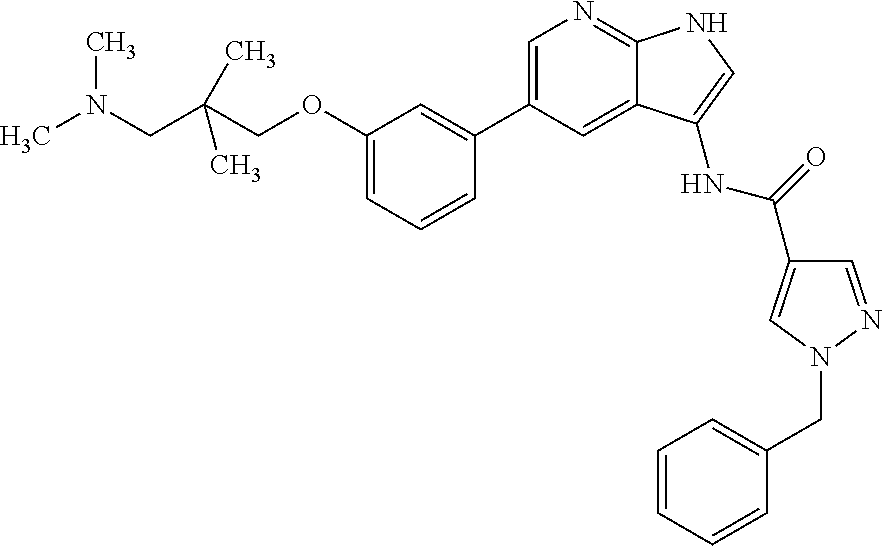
C1(C2=CC(OCC(CN(C)C)(C)C)=CC=C2)=CN=C2C(=C1)C(NC(C1=CN(CC3=CC=CC=C3)N=C1)=O)=CN2
